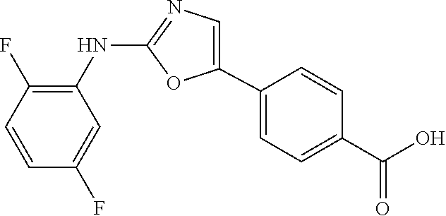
C1(NC2=C(F)C=CC(F)=C2)=NC=C(C2=CC=C(C(O)=O)C=C2)O1
